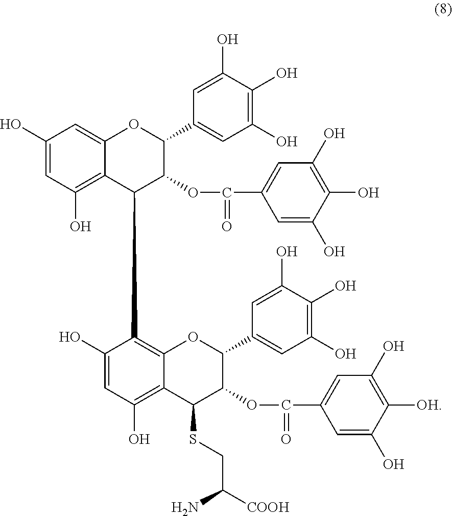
C1(O)=CC(O)=C2C(=C1)OC(C1=CC(O)=C(O)C(O)=C1)C(OC(C1=CC(O)=C(O)C(O)=C1)=O)C2C1=C2C(=C(O)C=C1O)C(SCC([COOH])N)C(OC(C1=CC(O)=C([OH])C(O)=C1)=O)C(C1=CC(O)=C(O)C(O)=C1)O2
